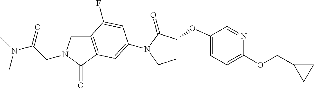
C(CN1CC2=C(C1=O)C=C(N1C(=O)C(OC3=CC=C(OCC4CC4)N=C3)CC1)C=C2F)(=O)N(C)C
